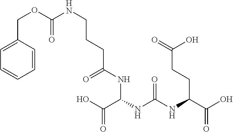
C(NC(NC(C(O)=O)CCC(=O)O)=O)(C(O)=O)NC(CCCNC(=O)OCC1=CC=CC=C1)=O
